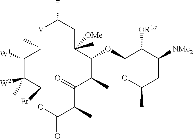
[V]1C(C)C([W1])C(C)([W2])C([Et])OC(=O)C(C)C(=O)C(C)C(OC2OC(C)CC([NMe2])C2[OR1a])C(C)([OMe])CC1C
